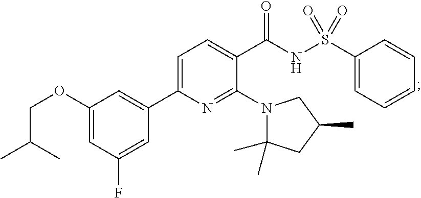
C(C(C)C)OC1=CC(F)=CC(C2=CC=C(C(NS(C3=CC=CC=C3)(=O)=O)=O)C(N3C(C)(C)CC(C)C3)=N2)=C1
